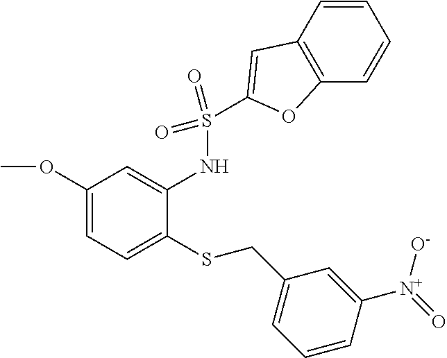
C1(OC)=CC=C(SCC2=CC=CC([N+](=O)[O-])=C2)C(NS(=O)(=O)C2=CC3=C(C=CC=C3)O2)=C1
